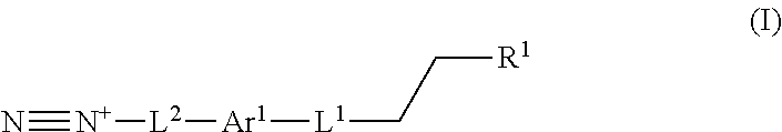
N#[N+][L2][Ar1][L1]CC[R1]
